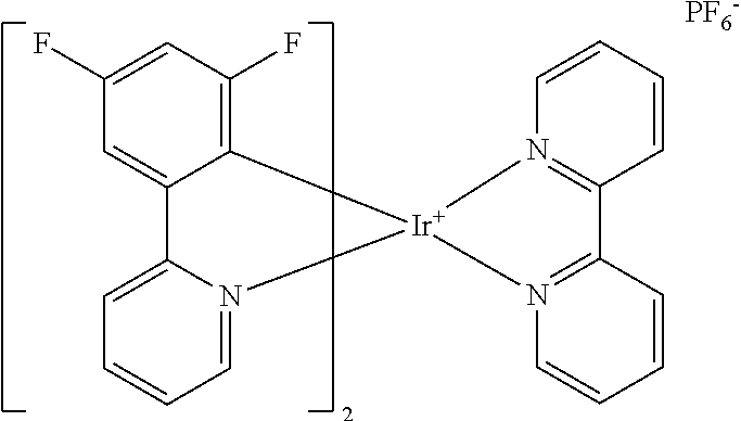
C12=C(F)C=C(F)C=C1C1=CC=CC=N1[Ir]21N2=C(C=CC=C2)C2=N1C=CC=C2.[PF6-]
